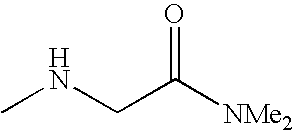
CNCC([NMe2])=O
